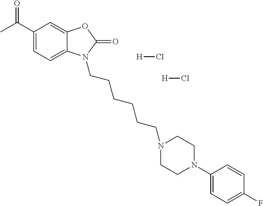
[H]Cl.[H]Cl.C1(C(C)=O)=CC=C2C(=C1)OC(=O)N2CCCCCCN1CCN(C2=CC=C(F)C=C2)CC1
